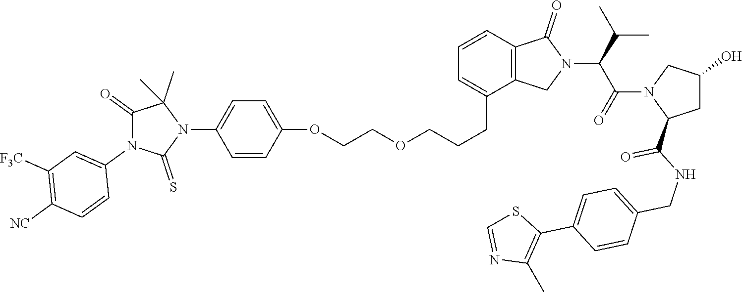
C1=CC2=C(C(CCCOCCOC3=CC=C(N4C(C)(C)C(=O)N(C5=CC([F3C])=C([NC])C=C5)C4=S)C=C3)=C1)CN(C(C(N1C(C(=O)NCC3=CC=C(C4=C(C)N=CS4)C=C3)CC(O)C1)=O)C(C)C)C2=O
